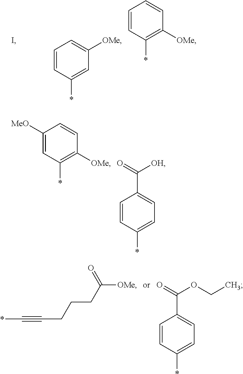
C1=CC(*)=CC=C1C([OH])=O.C1([MeO])=CC(*)=C([OMe])C=C1.*C#CCCCC([OMe])=O.C1=CC(*)=CC=C1C(OCC)=O.C1=CC(*)=CC([OMe])=C1.C1=CC(*)=C([OMe])C=C1
